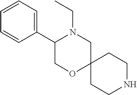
C1OC2(CN(CC)C1C1=CC=CC=C1)CCNCC2
